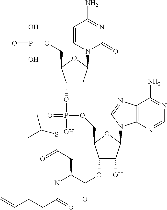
C1=CN(C2CC(OP(OCC3C(OC(C(NC(CCC=C)=O)CC(SC(C)C)=O)=O)C(O)C(N4C5=C(C(N)=NC=N5)N=C4)O3)(=O)O)C(COP(O)(O)=O)O2)C(=O)N=C1N
